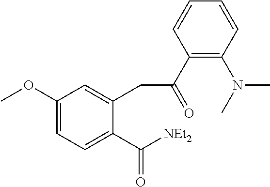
C1(OC)=CC=C(C(=O)[NEt2])C(CC(=O)C2=C(N(C)C)C=CC=C2)=C1
